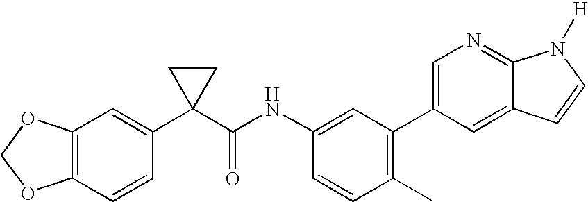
C1(NC(C2(C3=CC4=C(C=C3)OCO4)CC2)=O)=CC(C2=CN=C3C(=C2)C=CN3[H])=C(C)C=C1
